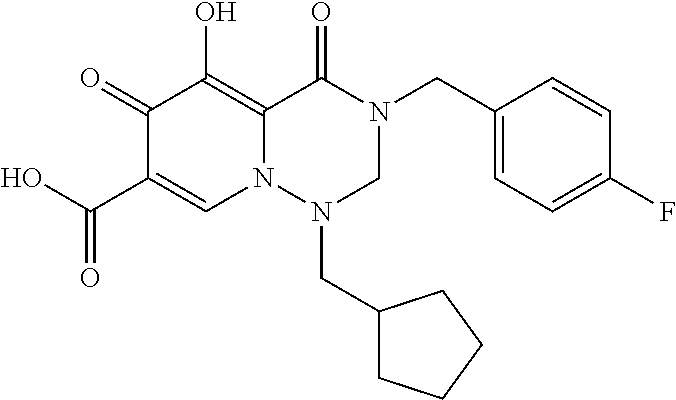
C1(CN2C(=O)C3=C(O)C(=O)C(C(O)=O)=CN3N(CC3CCCC3)C2)=CC=C(F)C=C1
